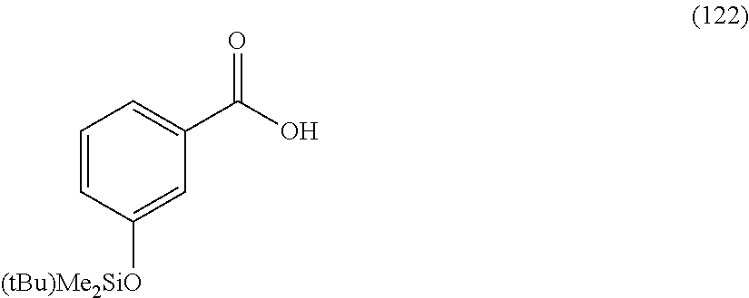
C1=CC([(tBu)Me2SiO])=CC(C(=O)O)=C1
